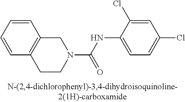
C1=CC=CC2=C1CN(C(NC1=CC=C(Cl)C=C1Cl)=O)CC2
